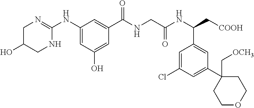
C1C(O)CNC(NC2=CC(O)=CC(C(NCC(=O)NC(C3=CC(C4(C[OCH3])CCOCC4)=CC(Cl)=C3)C[COOH])=O)=C2)=N1
